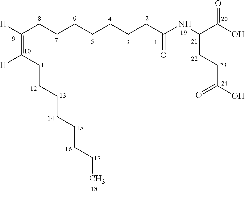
N(C(CCCCCCCC([H])=C([H])CCCCCCCC)=O)C(C(O)=O)CCC(O)=O
